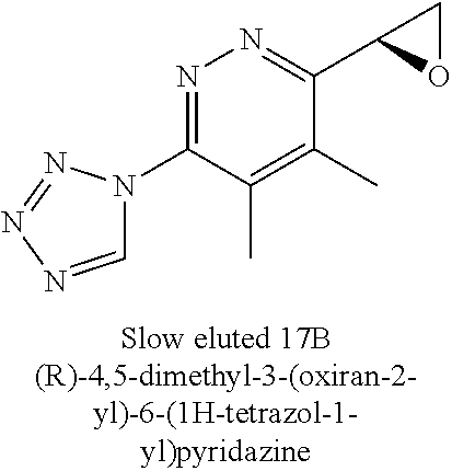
C1=NN=NN1C1=NN=C(C2OC2)C(C)=C1C
